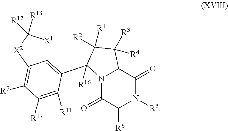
N12C(=O)C([R6])N([R5])C(=O)C1C([R4])([R3])C([R1])([R2])C2(C1=C2[X1]C([R12])([R13])[X2]C2=C([R7])C([R17])=C1[R11])[R16]
